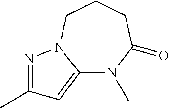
C12=CC(C)=NN1CCCC(=O)N2C
